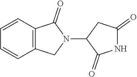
C1=CC2=C(C=C1)CN(C1C(=O)NC(=O)C1)C2=O
